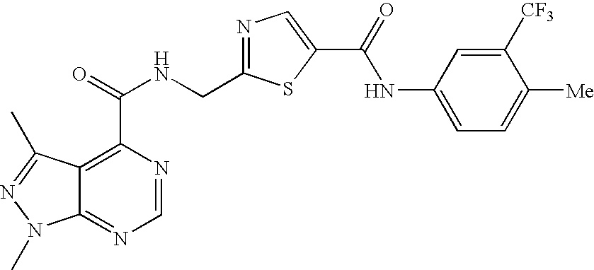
C12=NC=NC(C(NCC3=NC=C(C(=O)NC4=CC=C([Me])C([CF3])=C4)S3)=O)=C1C(C)=NN2C
